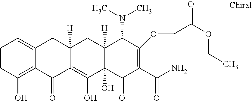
C1=CC(O)=C2C(=C1)CC1([H])C(=C(O)C3(O)C([H])(C1)C(N(C)C)C(OCC(OCC)=O)=C(C(N)=O)C3=O)C2=O
